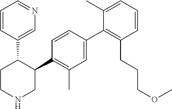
C1=CC(C2CCNCC2C2=C(C)C=C(C3=C(CCCOC)C=CC=C3C)C=C2)=CN=C1
